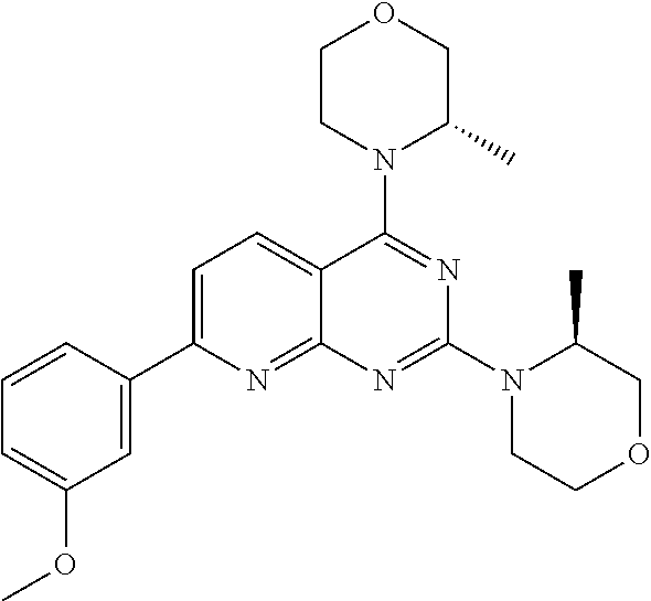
C1=C(C2=CC(OC)=CC=C2)N=C2C(=C1)C(N1C(C)COCC1)=NC(N1CCOCC1C)=N2
